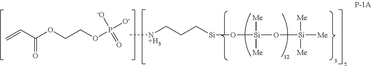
C[N+H3]CCC[Si]O[Si](O[Si]([Me])([Me])[Me])([Me])[Me].C=CC(OCCOP([O-])([-O])=O)=O
